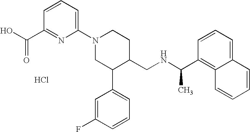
OC(=O)C1=NC(N2CC(C3=CC=CC(F)=C3)C(CNC(C)C3=C4C(=CC=C3)C=CC=C4)CC2)=CC=C1.Cl
